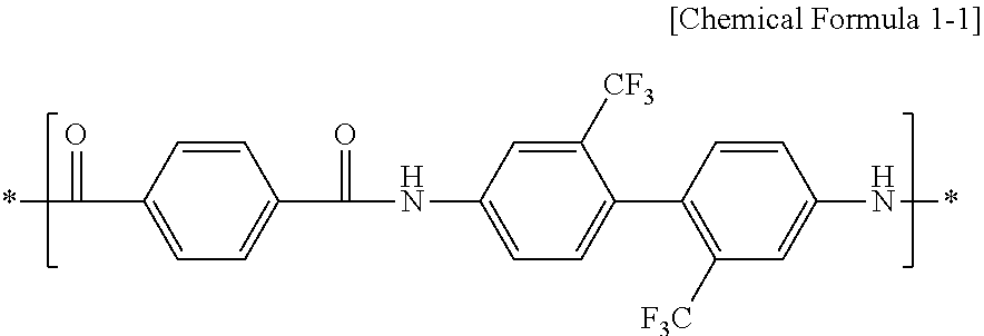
C1=CC(C(*)=O)=CC=C1C(NC1=CC=C(C2=C([F3C])C=C(N*)C=C2)C([CF3])=C1)=O
